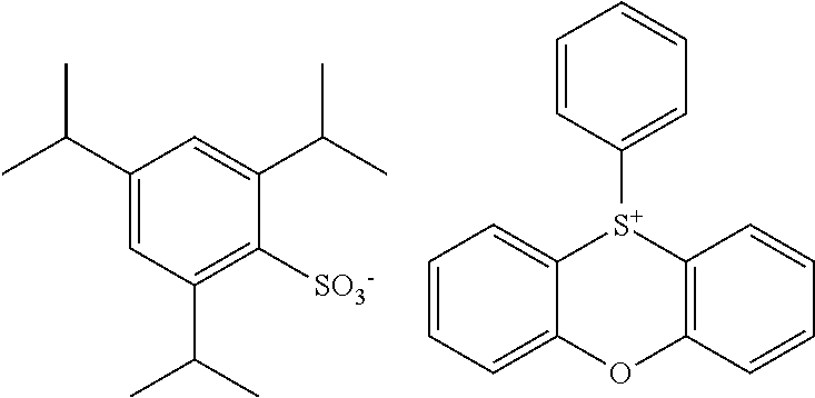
C1(C(C)C)=CC(C(C)C)=C([SO3-])C(C(C)C)=C1.C1=CC([S+]2C3=C(C=CC=C3)OC3=CC=CC=C23)=CC=C1
